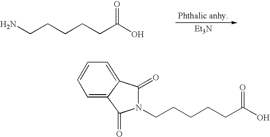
NCCCCCC(O)=O.[Et3N].N1(CCCCCC(O)=O)C(=O)C2=CC=CC=C2C1=O
